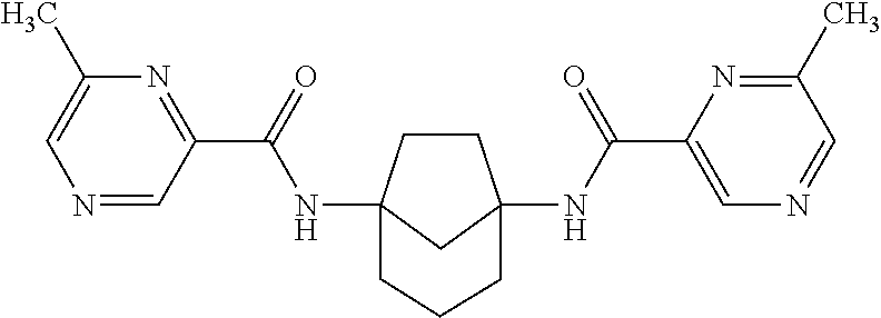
C1CC2(NC(C3=NC(C)=CN=C3)=O)CC1(NC(C1=CN=CC(C)=N1)=O)CCC2
